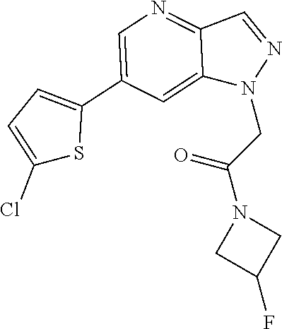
C1(C2=CN=C3C(=C2)N(CC(=O)N2CC(F)C2)N=C3)=CC=C(Cl)S1
